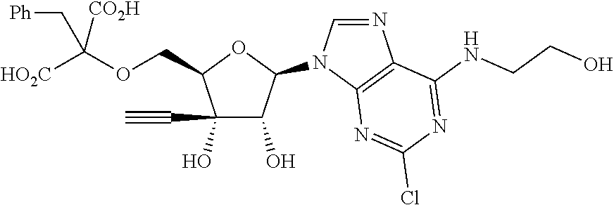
C(C1C(O)(C#C)C(O)C(N2C=NC3=C2N=C(Cl)N=C3NCCO)O1)OC([HO2C])([CO2H])C[Ph]
